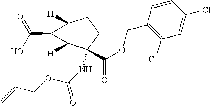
C12([H])C([H])(C(NC(=O)OCC=C)(C(OCC3=C(Cl)C=C(Cl)C=C3)=O)CC1)C2C(O)=O
